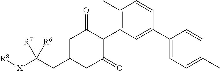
C1C(CC([X][R8])([R7])[R6])CC(=O)C(C2=C(C)C=CC(C3=CC=C(C)C=C3)=C2)C1=O
